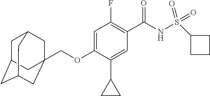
C1=C(OCC23CC4CC(CC(C2)C4)C3)C(C2CC2)=CC(C(NS(C2CCC2)(=O)=O)=O)=C1F
